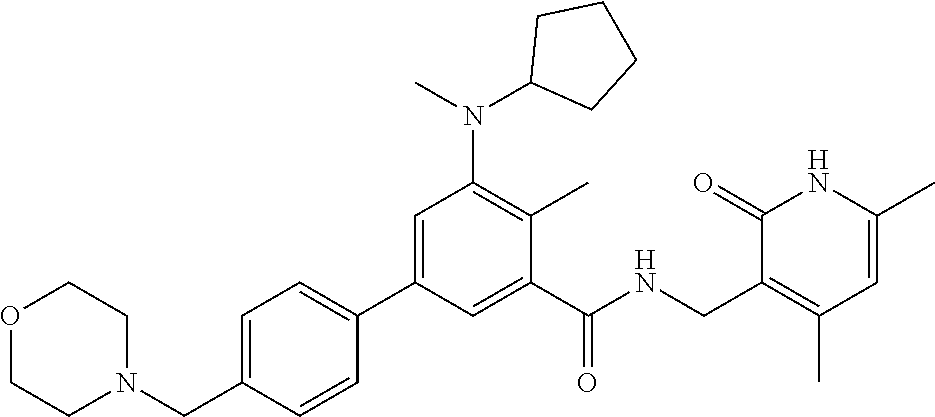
C1=CC(CN2CCOCC2)=CC=C1C1=CC(N(C)C2CCCC2)=C(C)C(C(NCC2=C(C)C=C(C)NC2=O)=O)=C1
